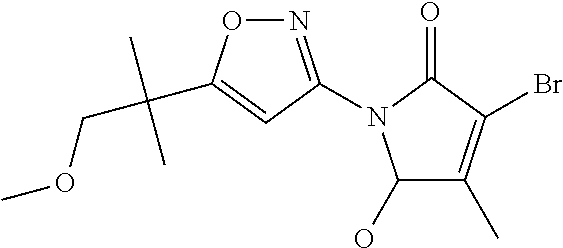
N1=C(N2C(O)C(C)=C(Br)C2=O)C=C(C(COC)(C)C)O1
